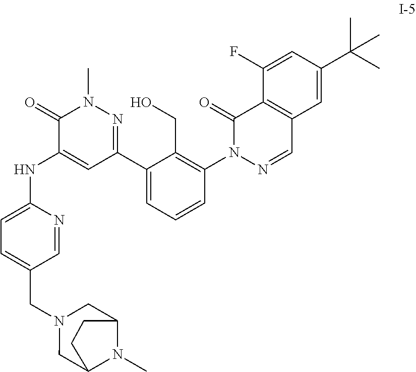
C1=C(CN2CC3N(C)C(C2)CC3)C=NC(NC2=CC(C3=CC=CC(N4N=CC5=C(C4=O)C(F)=CC(C(C)(C)C)=C5)=C3CO)=NN(C)C2=O)=C1
